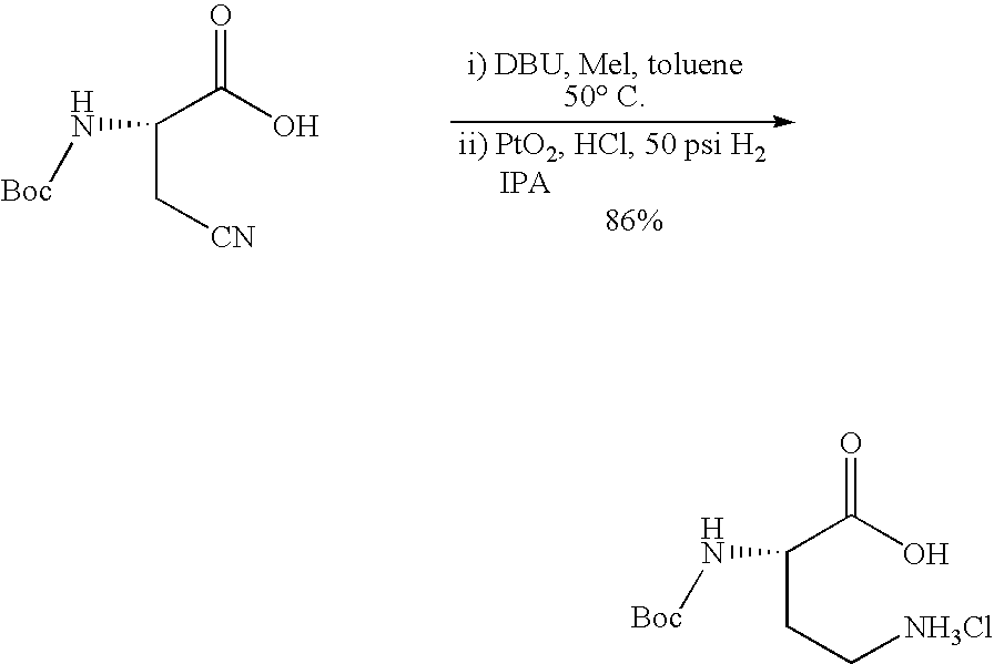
C(C(O)=O)(C[CN])N[Boc].C(C(O)=O)(CC[NH3Cl])N[Boc]
